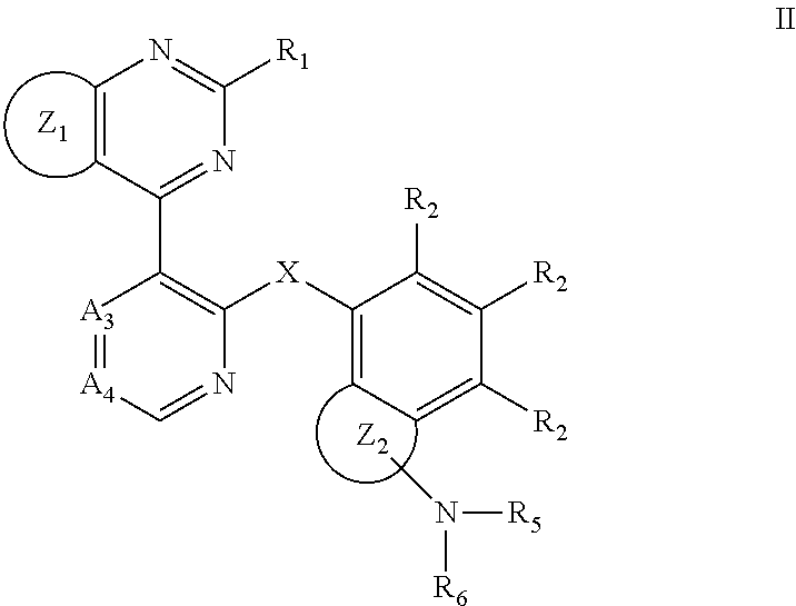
C1=CC(C2=C([X]C3=CC=C([R2])C([R2])=C3[R2])N=C[A4]=[A3]2)=NC([R1])=N1.[Z2]N([R5])[R6]
